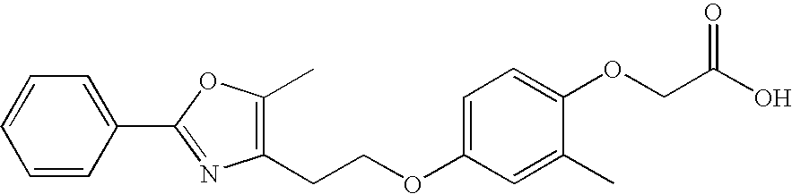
C1=C(C2=NC(CCOC3=CC=C(OCC(O)=O)C(C)=C3)=C(C)O2)C=CC=C1
